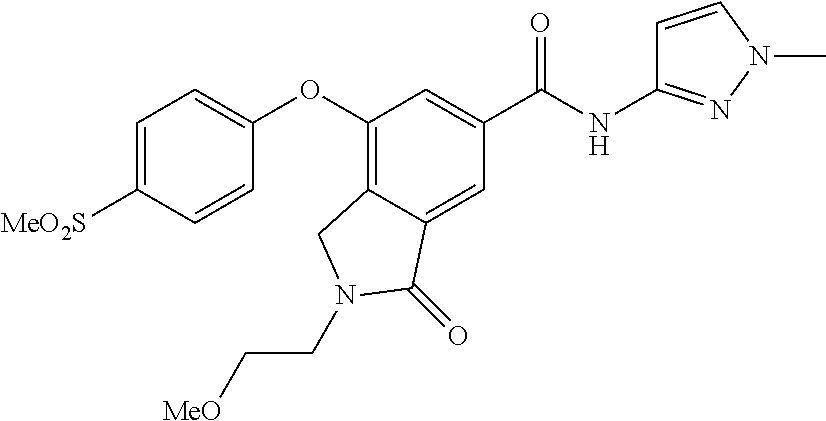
C1(OC2=CC=C([MeO2S])C=C2)=C2C(=CC(C(=O)NC3=NN(C)C=C3)=C1)C(=O)N(CC[MeO])C2
